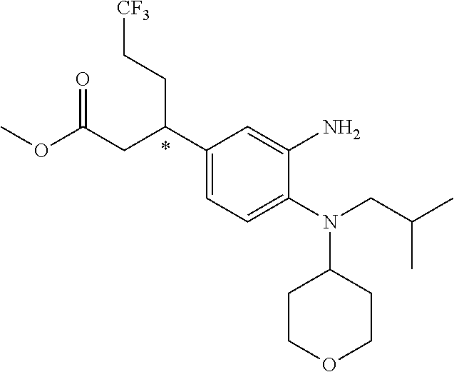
N(C1CCOCC1)(CC(C)C)C1=CC=C(C(CC(OC)=O)CC[CF3])C=C1N
